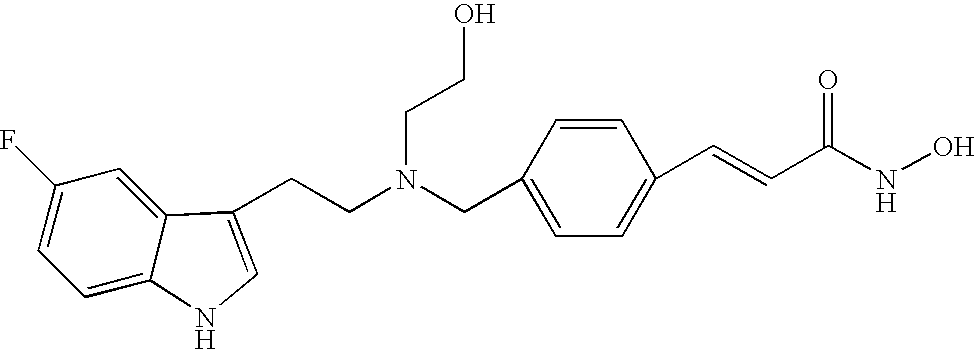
C(C1=CC=C(C=CC(NO)=O)C=C1)N(CCC1=CNC2=CC=C(F)C=C21)CCO
